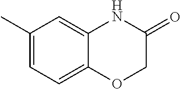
C1(C)=CC=C2C(=C1)NC(=O)CO2
